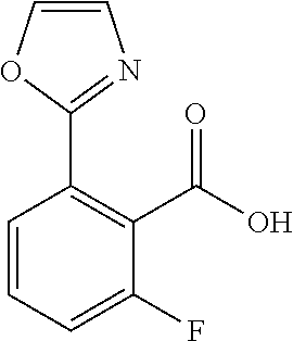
C1=CN=C(C2=C(C(O)=O)C(F)=CC=C2)O1
